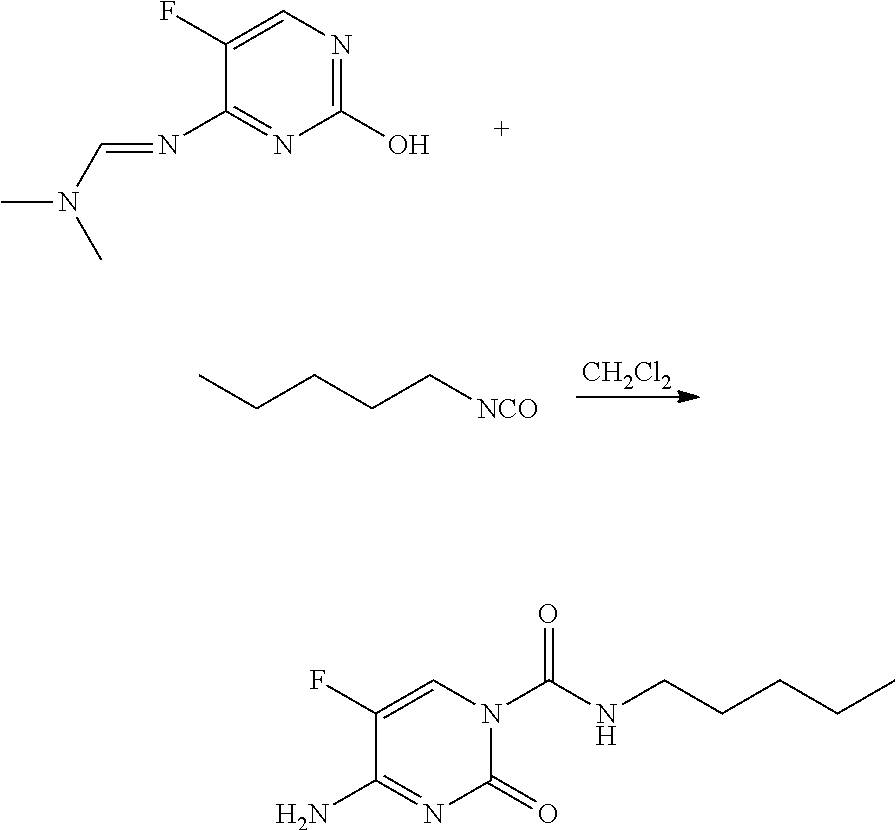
C1(F)=CN=C(O)N=C1N=CN(C)C.[CH2Cl2].C(C[NCO])CCC.C1(F)=CN(C(NCCCCC)=O)C(=O)N=C1N
